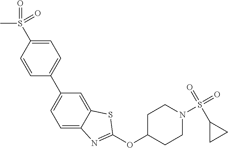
C1=C(S(C)(=O)=O)C=CC(C2=CC=C3C(=C2)SC(OC2CCN(S(C4CC4)(=O)=O)CC2)=N3)=C1
